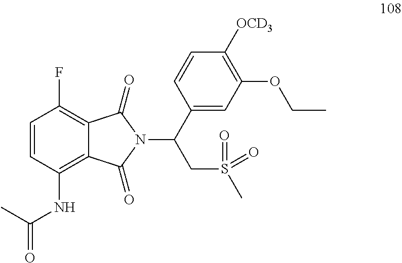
C1=CC(NC(=O)C)=C2C(=C1F)C(=O)N(C(C1=CC(OCC)=C([OCD3])C=C1)CS(C)(=O)=O)C2=O
